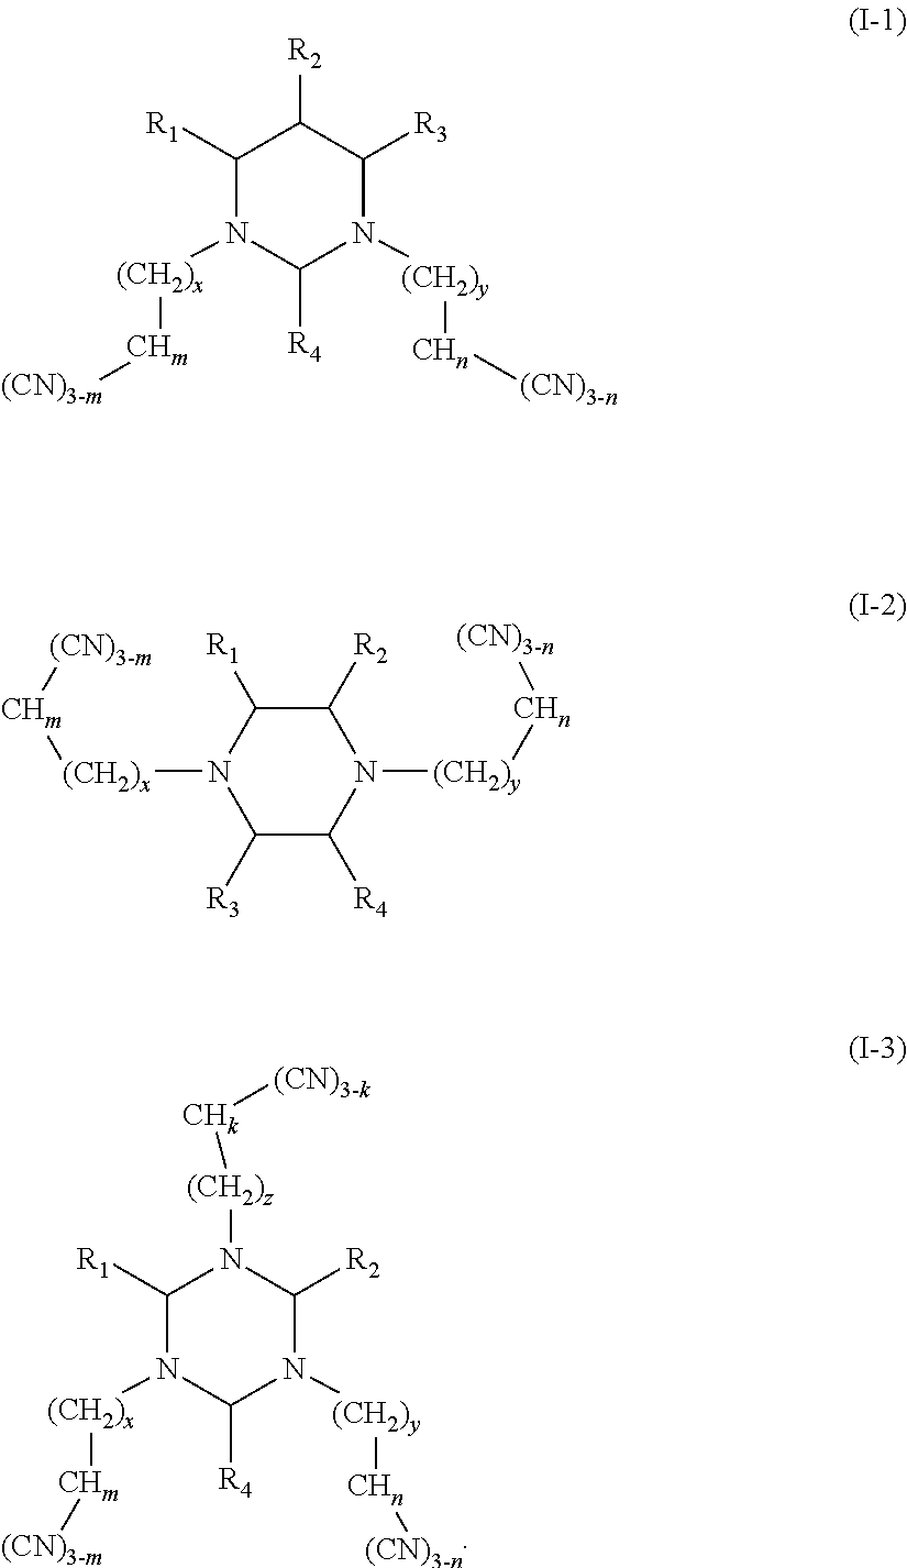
[(CN)3-m][CHm][(CH2)x]N1C([R4])N([(CH2)y][CHn][(CN)3-n])C([R3])C([R2])C1[R1].C1([R3])C([R4])N([(CH2)y][CHn][(CN)3-n])C([R2])C([R1])N1[(CH2)x][CHm][(CN)3-m].[(CN)3-m][CHm][(CH2)x]N1C([R4])N([(CH2)y][CHn][(CN)3-n])C([R2])N([(CH2)z][CHk][(CN)3-k])C1[R1]
